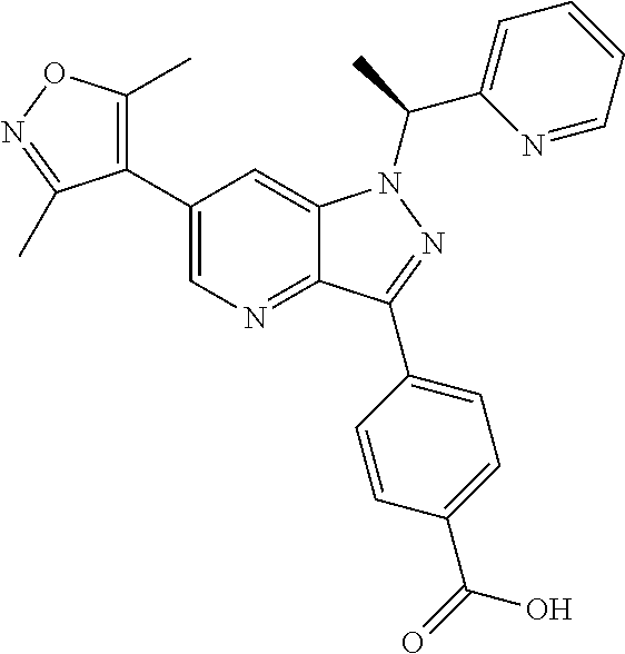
C12=NC=C(C3=C(C)ON=C3C)C=C1N(C(C1=CC=CC=N1)C)N=C2C1=CC=C(C(=O)O)C=C1
